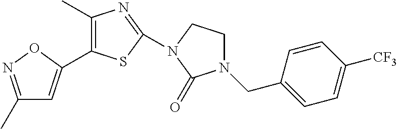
C1(C)=C(C2=CC(C)=NO2)SC(N2CCN(CC3=CC=C([CF3])C=C3)C2=O)=N1
